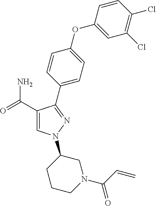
C1(C(=O)N)=CN(C2CCCN(C(C=C)=O)C2)N=C1C1=CC=C(OC2=CC(Cl)=C(Cl)C=C2)C=C1
